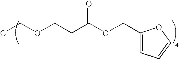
C1(COC(CCOCC)=O)=CC=CO1
